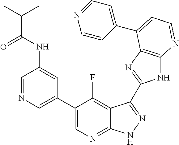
C1=NC=C(C2=CN=C3C(=C2F)C(C2=NC4=C(N2)N=CC=C4C2=CC=NC=C2)=NN3)C=C1NC(C(C)C)=O
